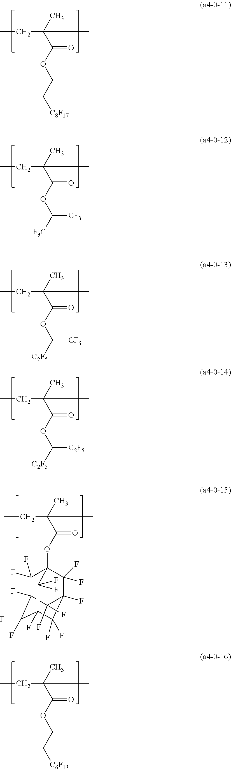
CCC(C)(C(OCC[C8F17])=O)C.CCC(C)(C(OC([F3C])[CF3])=O)C.CCC(C)(C(OC([C2F5])[CF3])=O)C.CCC(C)(C(OC([C2F5])[C2F5])=O)C.CCC(C)(C(OC12C(F)(F)C3(F)C(F)(F)C(F)(C(F)(F)C(F)(C1(F)F)C3(F)F)C2(F)F)=O)C.CCC(C)(C(OCC[C6F13])=O)C
